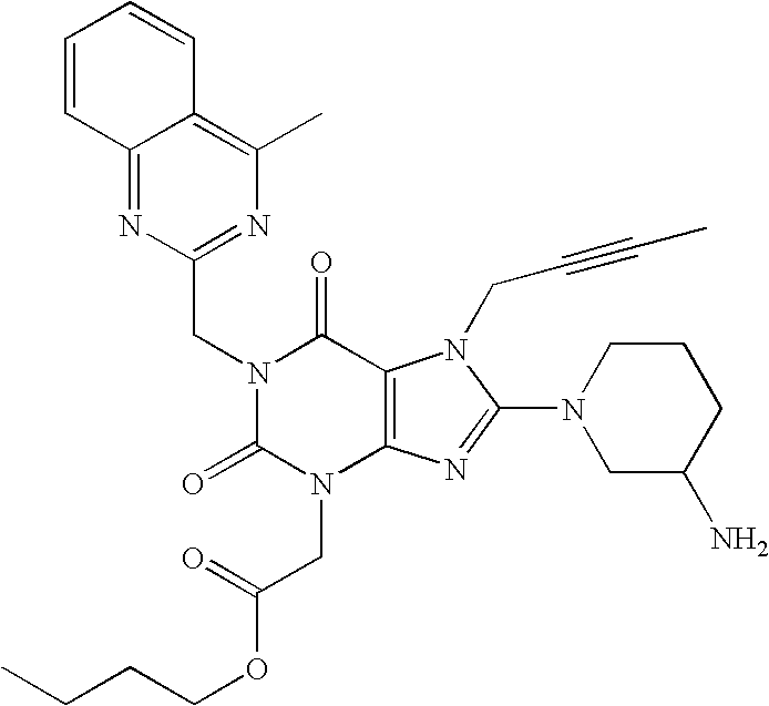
C12=NC(CN3C(=O)N(CC(OCCCC)=O)C4=C(C3=O)N(CC#CC)C(N3CC(N)CCC3)=N4)=NC(C)=C1C=CC=C2
